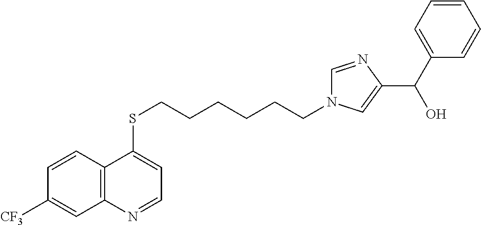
C12=C(C=CC([CF3])=C1)C(SCCCCCCN1C=NC(C(O)C3=CC=CC=C3)=C1)=CC=N2
